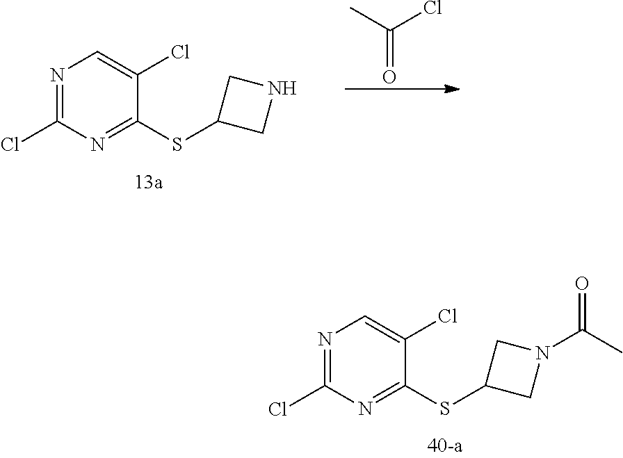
N1=C(Cl)N=C(SC2CN(C(=O)C)C2)C(Cl)=C1.N1=C(Cl)N=C(SC2CNC2)C(Cl)=C1.C(=O)(Cl)C
